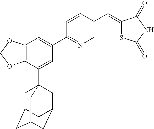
C1OC2=C(O1)C=C(C1=NC=C(C=C3SC(=O)NC3=O)C=C1)C=C2C12CC3CC(CC(C1)C3)C2
